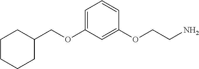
O(CCN)C1=CC(OCC2CCCCC2)=CC=C1
